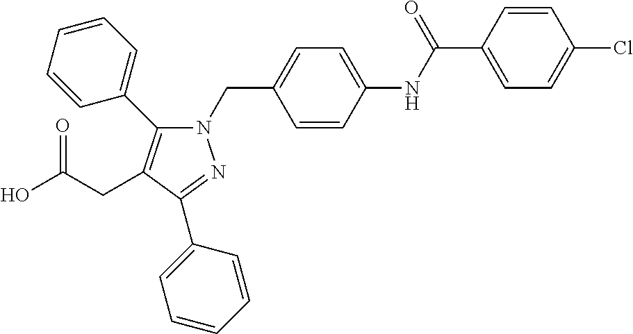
N1(CC2=CC=C(NC(C3=CC=C(Cl)C=C3)=O)C=C2)C(C2=CC=CC=C2)=C(CC(O)=O)C(C2=CC=CC=C2)=N1
